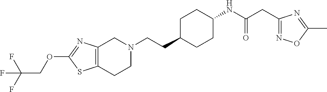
C12=C(CCN(CCC3CCC(NC(CC4=NOC(C)=N4)=O)CC3)C1)SC(OCC(F)(F)F)=N2
